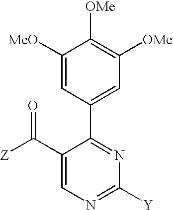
[MeO]C1=CC(C2=NC([Y])=NC=C2C([Z])=O)=CC([OMe])=C1[OMe]
